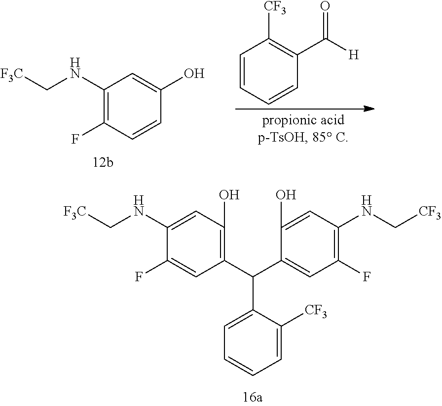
C1(NC[F3C])=CC(O)=C(C(C2=CC(F)=C(NC[CF3])C=C2O)C2=CC=CC=C2[CF3])C=C1F.C1(NC[F3C])=C(F)C=CC(O)=C1.C1=CC=CC(C([H])=O)=C1[CF3]
